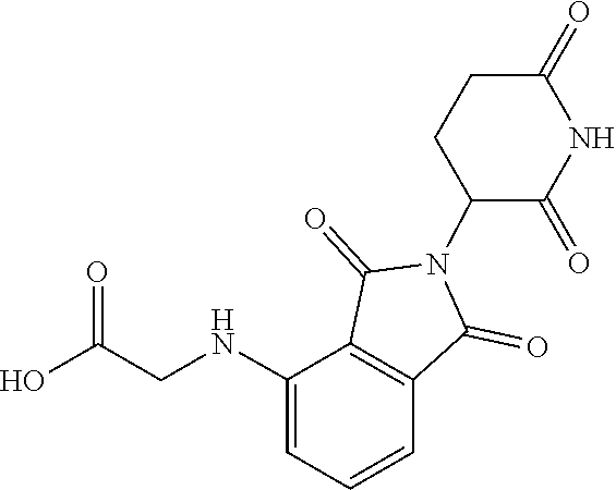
O=C(O)CNC1=CC=CC2=C1C(=O)N(C1C(=O)NC(=O)CC1)C2=O
